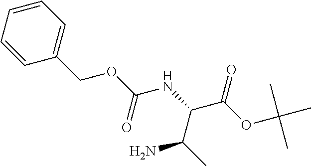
C1=CC=CC(COC(NC(C(OC(C)(C)C)=O)C(C)N)=O)=C1
